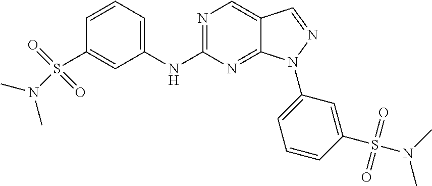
N1=C(NC2=CC=CC(S(N(C)C)(=O)=O)=C2)N=C2C(=C1)C=NN2C1=CC=CC(S(N(C)C)(=O)=O)=C1
